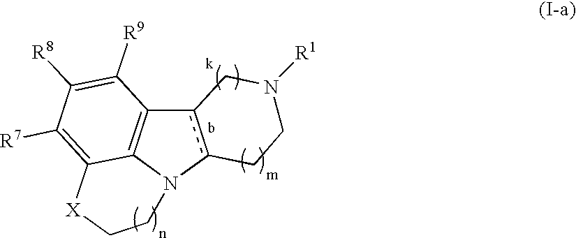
c12c(N3C4=C1C([R9])=C([R8])C([R7])=C4[X]CC3)CCN([R1])C2
